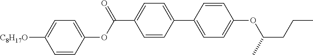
C1=CC(OC(=O)C2=CC=C(C3=CC=C(OC(CCC)C)C=C3)C=C2)=CC=C1[C8H17O]
